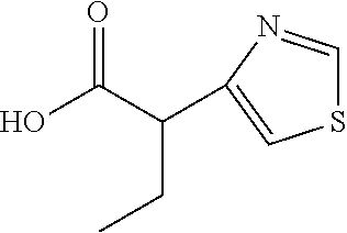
C1=NC(C(C(O)=O)CC)=CS1
